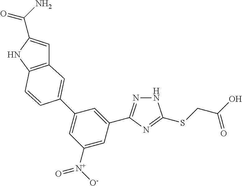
N1N=C(C2=CC(C3=CC4=C(NC(C(N)=O)=C4)C=C3)=CC([N+]([O-])=O)=C2)N=C1SCC(O)=O
